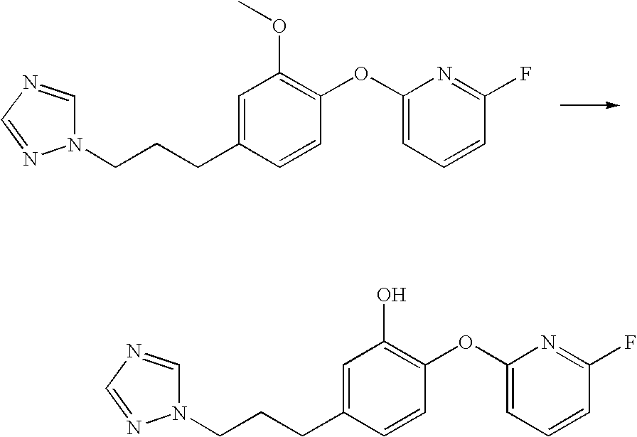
C1=C(CCCN2C=NC=N2)C=CC(OC2=CC=CC(F)=N2)=C1OC.C1=C(CCCN2C=NC=N2)C=CC(OC2=CC=CC(F)=N2)=C1O
